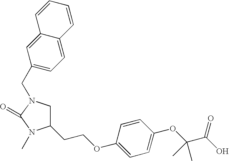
C1N(CC2=CC=C3C(=C2)C=CC=C3)C(=O)N(C)C1CCOC1=CC=C(OC(C(O)=O)(C)C)C=C1
